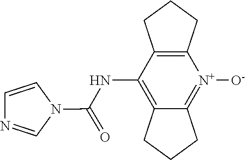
N1(C(NC2=C3CCCC3=[N+]([O-])C3=C2CCC3)=O)C=NC=C1
